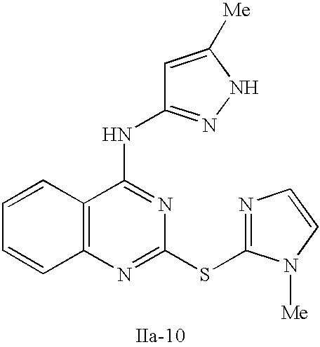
C12=C(N=C(SC3=NC=CN3[Me])N=C1NC1=NNC([Me])=C1)C=CC=C2
